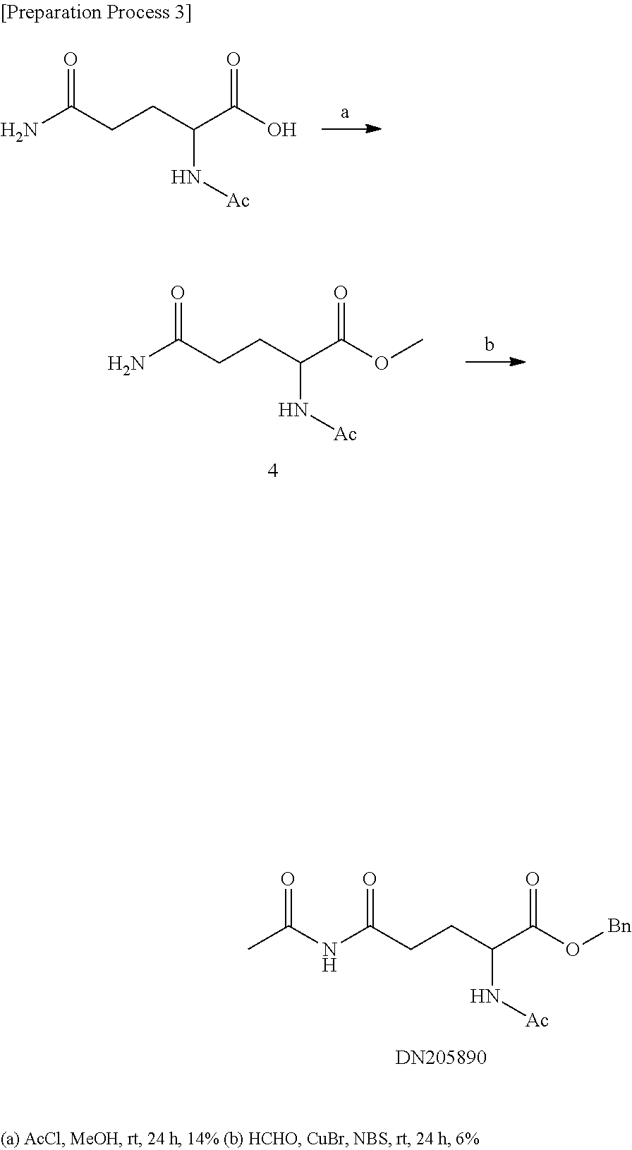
NC(CCC(C(OC)=O)N[Ac])=O.N(C(CCC(C(O[Bn])=O)N[Ac])=O)C(C)=O.NC(CCC(C(O)=O)N[Ac])=O
